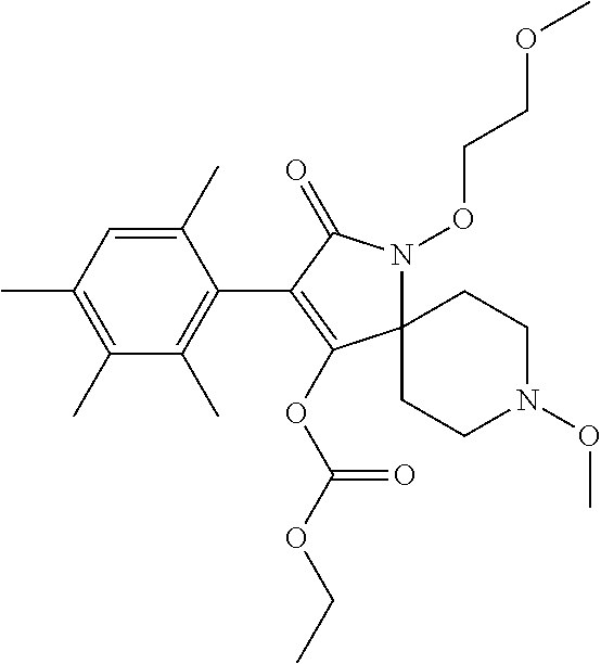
C12(N(OCCOC)C(=O)C(C3=C(C)C(C)=C(C)C=C3C)=C1OC(OCC)=O)CCN(OC)CC2
